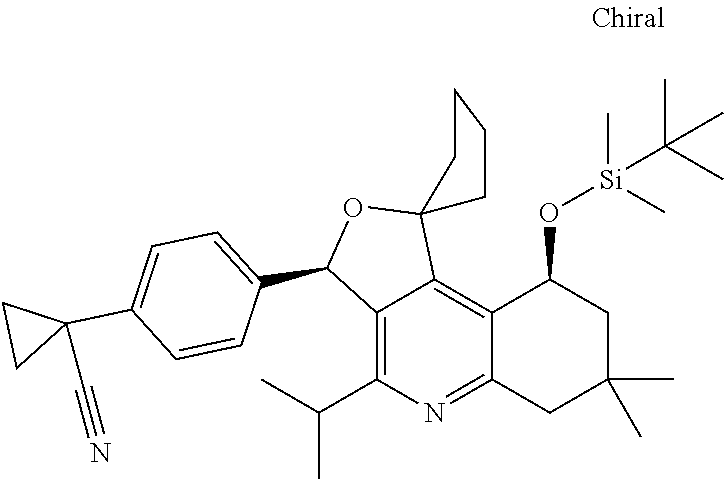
CC(C)C1=C2C(=C3C(=N1)CC(C)(C)CC3O[Si](C)(C)C(C)(C)C)C1(OC2C2=CC=C(C3(C#N)CC3)C=C2)CCCC1
